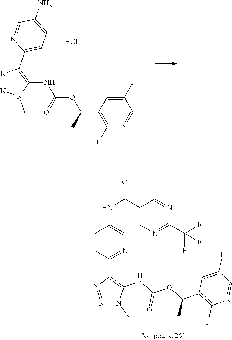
N(C1=CN=C(C2=C(NC(OC(C3=C(F)N=CC(F)=C3)C)=O)N(C)N=N2)C=C1)C(C1=CN=C(C(F)(F)F)N=C1)=O.C1(F)=C(C(OC(NC2=C(C3=CC=C(N)C=N3)N=NN2C)=O)C)C=C(F)C=N1.Cl
